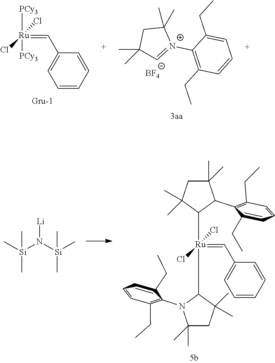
C1(C)(C)C=[N+](C2=C(CC)C=CC=C2CC)C(C)(C)C1.[BF4].C(C1=CC=CC=C1)=[Ru](Cl)(Cl)([PCy3])[PCy3].[Gru-1].C(=[Ru](Cl)(Cl)(C1C(C2=C(CC)C=CC=C2CC)C(C)(C)CC1(C)C)C1N(C2=C(CC)C=CC=C2CC)C(C)(C)CC1(C)C)C1=CC=CC=C1.C[Si](N([Si](C)(C)C)[Li])(C)C
